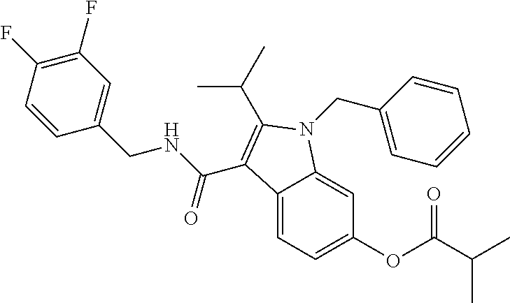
C12=CC=C(OC(C(C)C)=O)C=C1N(CC1=CC=CC=C1)C(C(C)C)=C2C(NCC1=CC(F)=C(F)C=C1)=O
